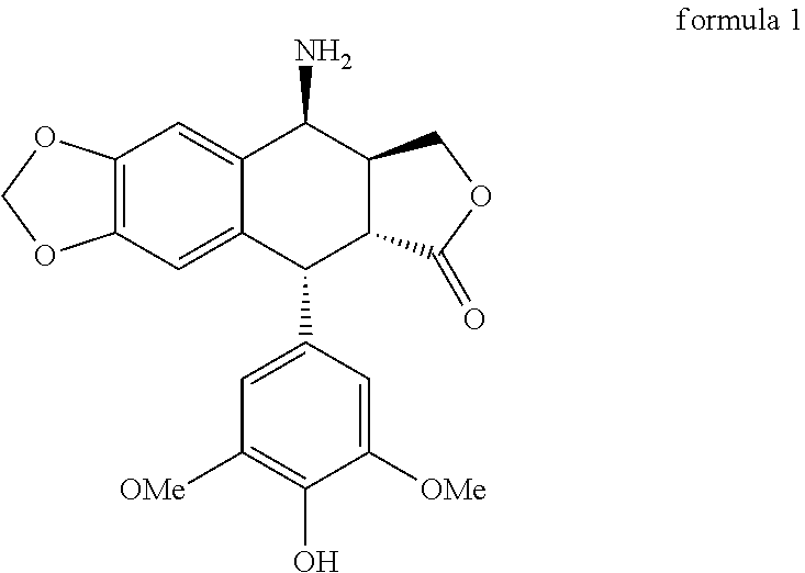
C12=C(C=C3C(=C1)C(N)C1C(C3C3=CC([OMe])=C(O)C([OMe])=C3)C(=O)OC1)OCO2
